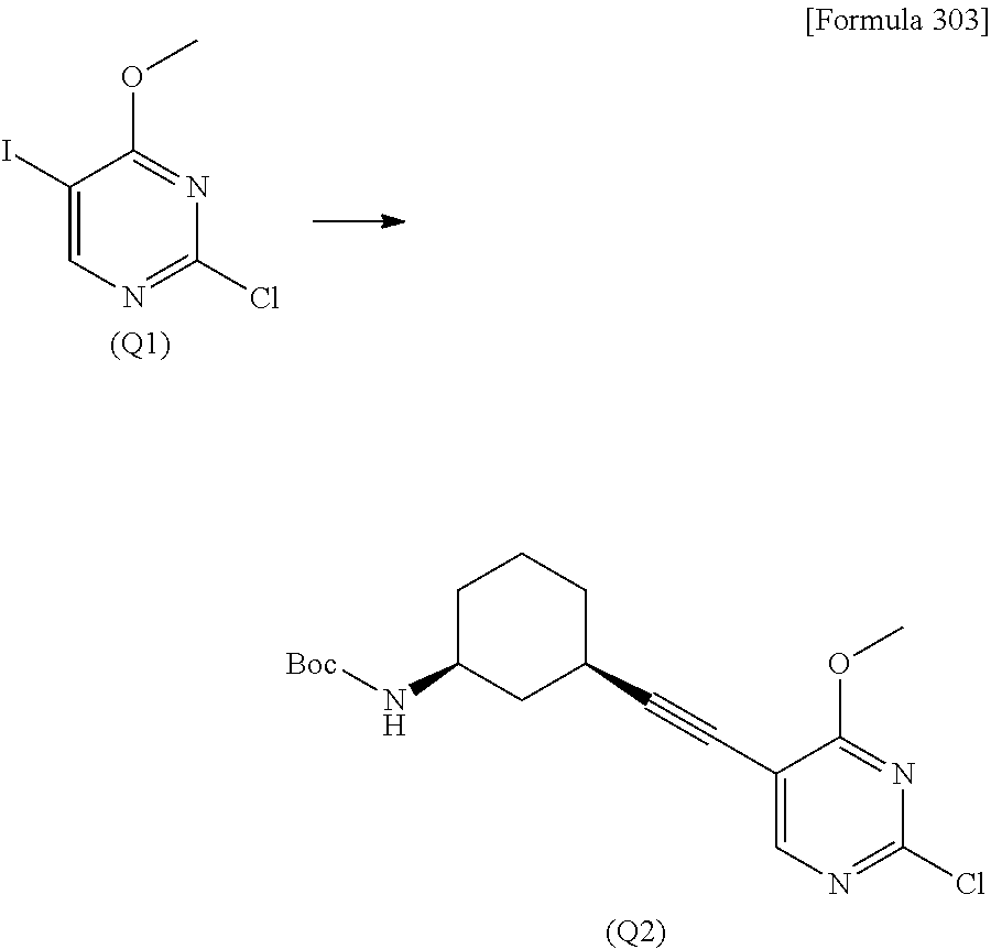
[(Q2)].C1C(N[Boc])CC(C#CC2=CN=C(Cl)N=C2OC)CC1.C1(I)=CN=C(Cl)N=C1OC.[(Q1)]
